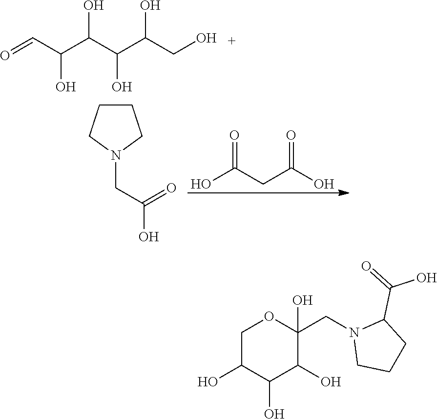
OC(CC(O)=O)=O.C1CCN(CC(O)=O)C1.O=CC(C(C(C(CO)O)O)O)O.C1C(O)C(O)C(O)C(O)(CN2CCCC2C(O)=O)O1
